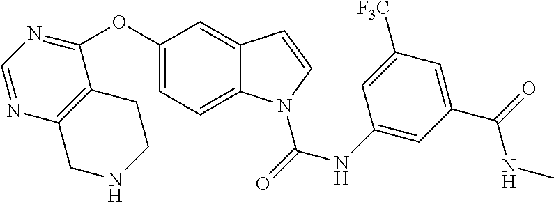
C1(OC2=NC=NC3=C2CCNC3)=CC=C2C(=C1)C=CN2C(NC1=CC(C(NC)=O)=CC([F3C])=C1)=O
